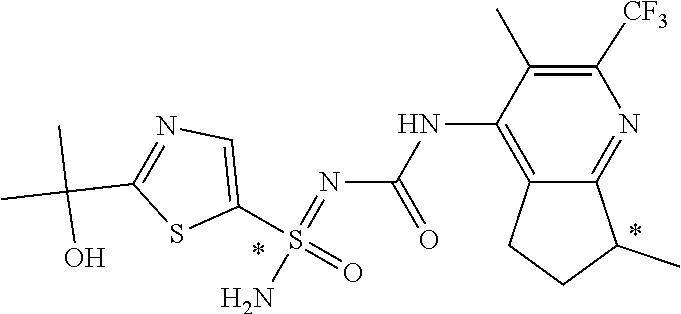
S(=NC(NC1=C2CCC(C)C2=NC([CF3])=C1C)=O)(N)(C1=CN=C(C(C)(O)C)S1)=O
